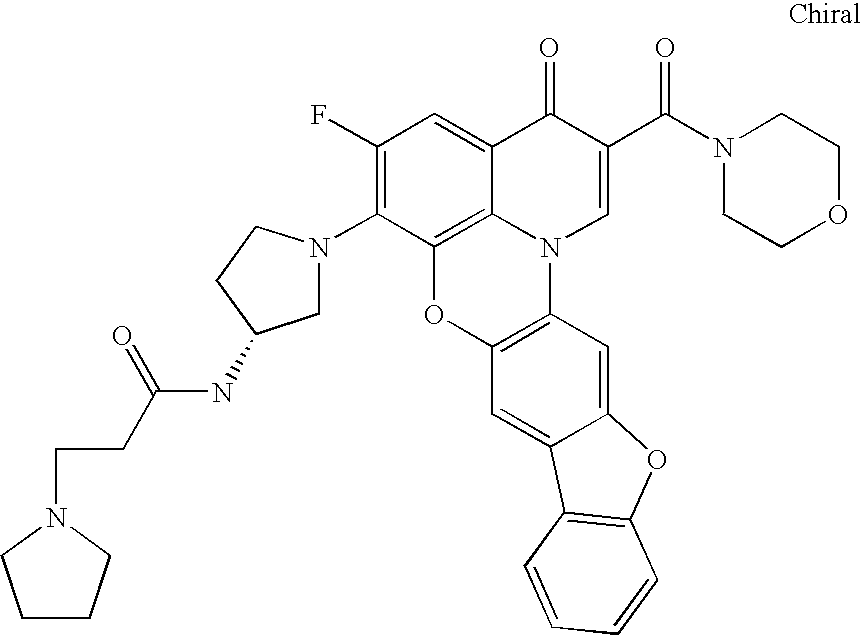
C1(F)=C(N2CC(NC(CCN3CCCC3)=O)CC2)C2=C3C(=C1)C(=O)C(C(N1CCOCC1)=O)=CN3C1=C(O2)C=C2C(=C1)OC1=C2C=CC=C1
